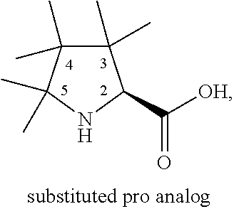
C1(C)(C)C(C)(C)C(C)(C)NC1C([OH])=O
